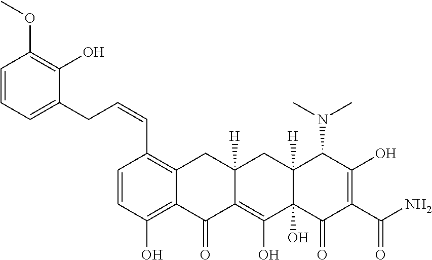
C1=CC(O)=C2C(=C1C=CCC1=CC=CC(OC)=C1O)CC1([H])C(=C(O)C3(O)C([H])(C1)C(N(C)C)C(O)=C(C(N)=O)C3=O)C2=O
